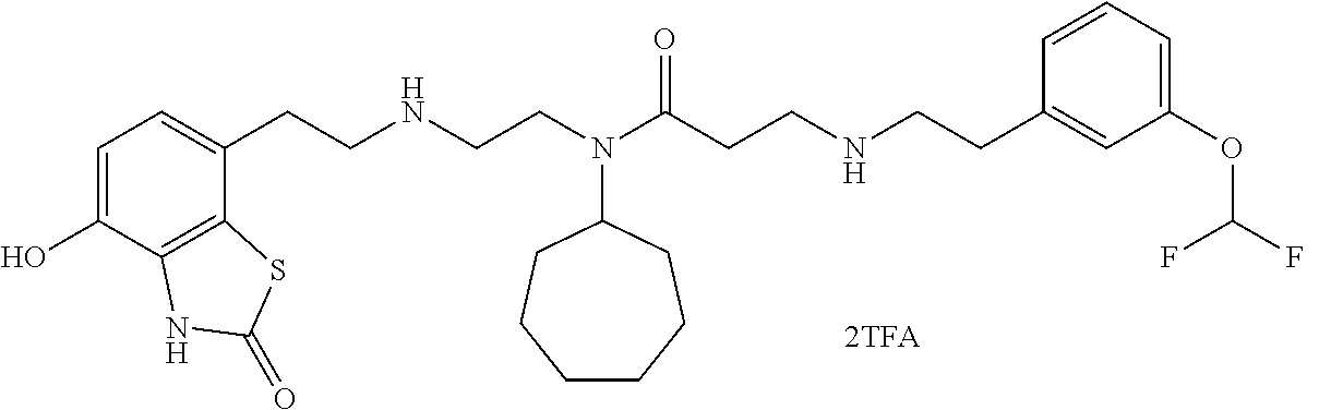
C1=C(O)C2=C(C(CCNCCN(C(CCNCCC3=CC(OC(F)F)=CC=C3)=O)C3CCCCCC3)=C1)SC(=O)N2
